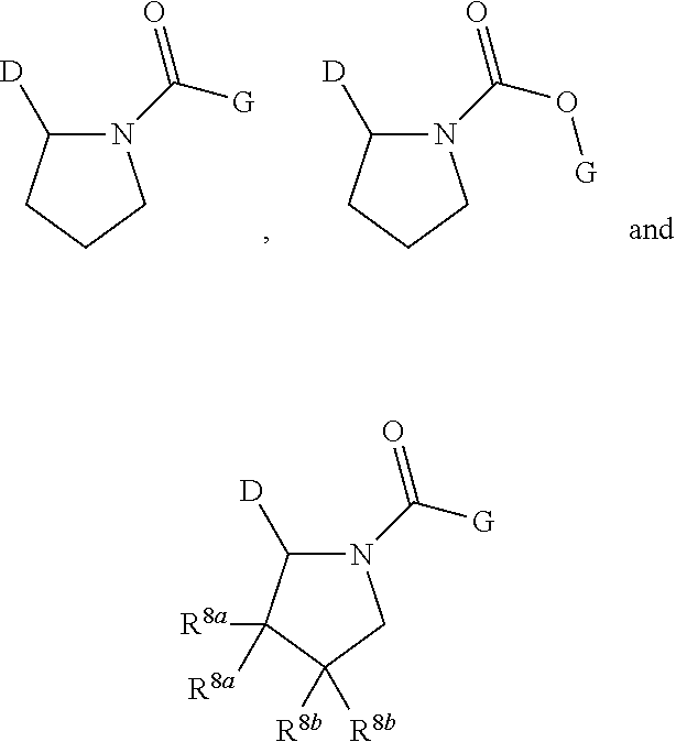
N1(C([G])=O)C([D])CCC1.N1(C(O[G])=O)C([D])CCC1.N1(C([G])=O)C([D])C([R8a])([R8a])C([R8b])([R8b])C1
